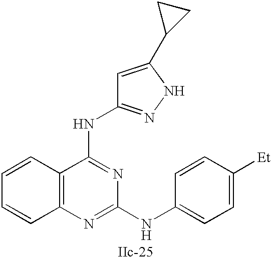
C12=C(N=C(NC3=CC=C([Et])C=C3)N=C1NC1=NNC(C3CC3)=C1)C=CC=C2
